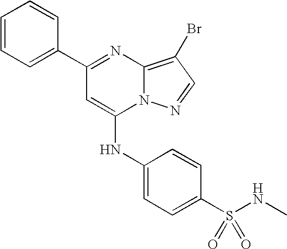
C1=C(C2=NC3=C(Br)C=NN3C(NC3=CC=C(S(NC)(=O)=O)C=C3)=C2)C=CC=C1
